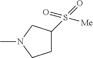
C1C(S([Me])(=O)=O)CN(C)C1
